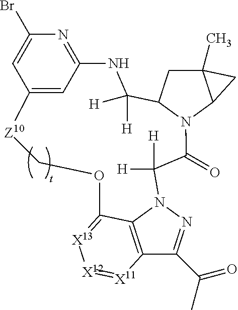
C12(C)CC3N(C1C2)C(=O)C([H])([H])N1N=C(C(C)=O)C2=C1C(=[X13][X12]=[X11]2)OC[Z10]C1=CC(=NC(Br)=C1)NC3([H])[H]
